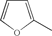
O1C(C)=CC=C1
